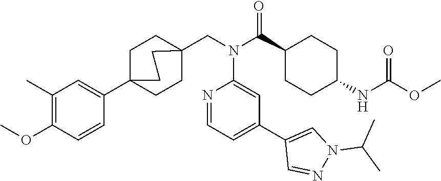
C1=NC(N(C(C2CCC(NC(OC)=O)CC2)=O)CC23CCC(C4=CC(C)=C(OC)C=C4)(CC2)CC3)=CC(C2=CN(C(C)C)N=C2)=C1
